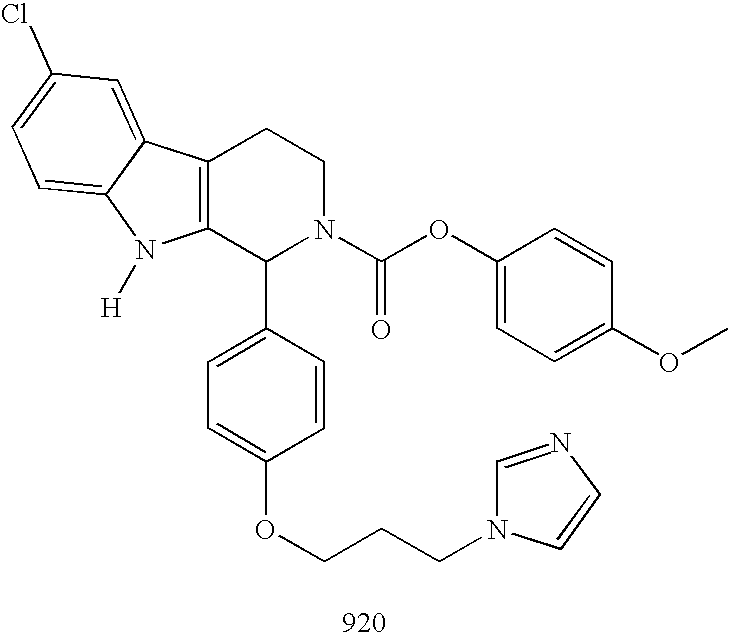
C12=C(C(C3=CC=C(OCCCN4C=NC=C4)C=C3)N(C(OC3=CC=C(OC)C=C3)=O)CC1)N([H])C1=CC=C(Cl)C=C21
